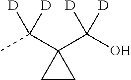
CC(C1(C(O)([D])[D])CC1)([D])[D]
